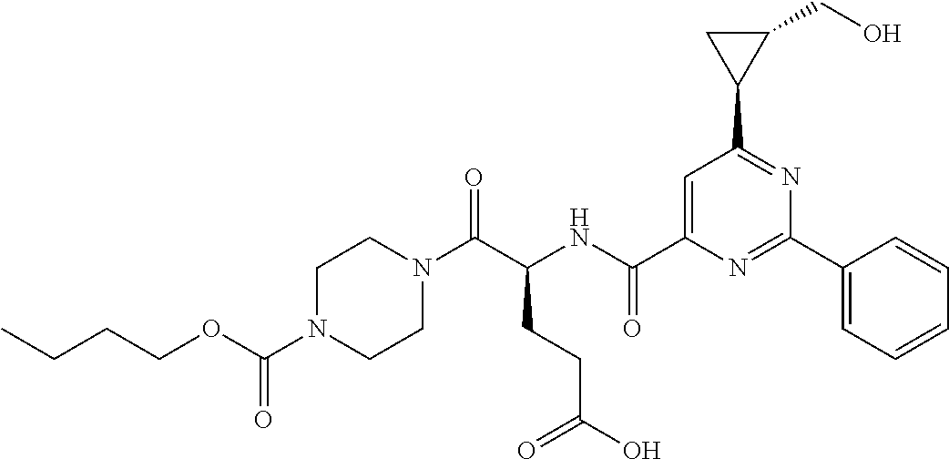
C1N(C(OCCCC)=O)CCN(C(C(NC(C2=CC(C3C(CO)C3)=NC(C3=CC=CC=C3)=N2)=O)CCC(O)=O)=O)C1
